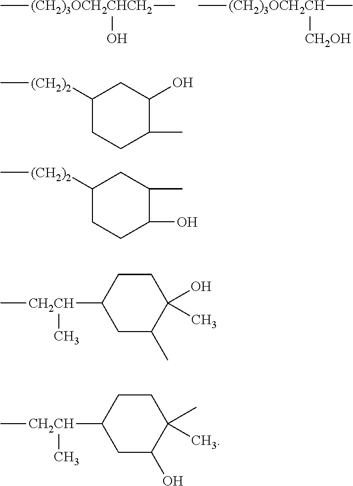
C[(CH2)3OCH2CHCH2](O)C.C[(CH2)3OCH2CH]([CH2OH])C.C[(CH2)2]C1CCC(C)C(O)C1.C[(CH2)2]C1CCC(O)C(C)C1.C[CH2CH](C)C1CC(C)C(O)(C)CC1.C[CH2CH](C)C1CC(O)C(C)(C)CC1
